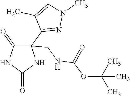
C1(=O)NC(=O)NC1(C1=NN(C)C=C1C)CNC(OC(C)(C)C)=O
